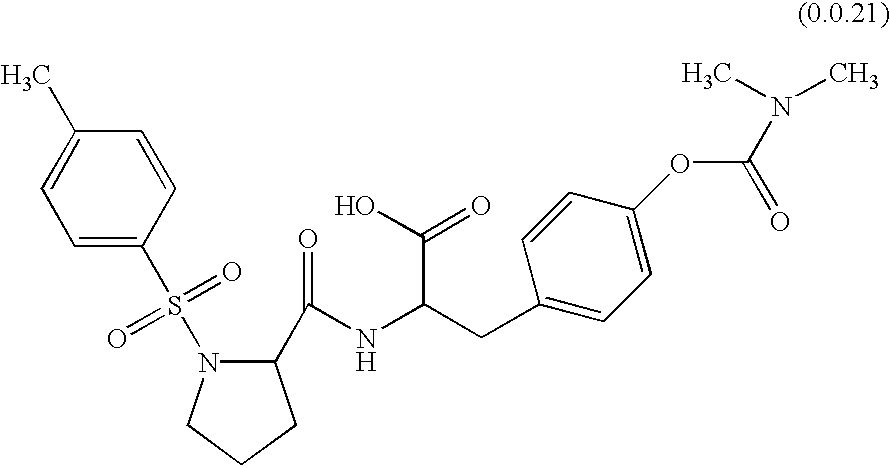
C1=C(S(N2C(C(NC(CC3=CC=C(OC(N(C)C)=O)C=C3)C(O)=O)=O)CCC2)(=O)=O)C=CC(C)=C1
